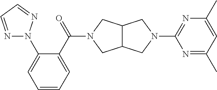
N1=CC=NN1C1=CC=CC=C1C(=O)N1CC2C(C1)CN(C1=NC(C)=CC(C)=N1)C2
